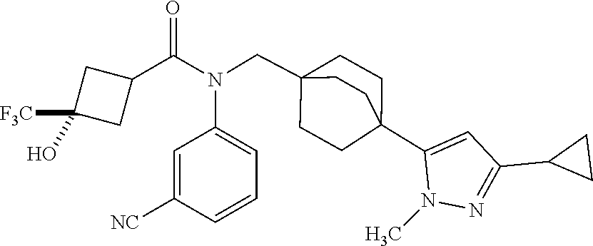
N(C(C1CC([F3C])(O)C1)=O)(CC12CCC(C3=CC(C4CC4)=NN3C)(CC1)CC2)C1=CC=CC([NC])=C1
